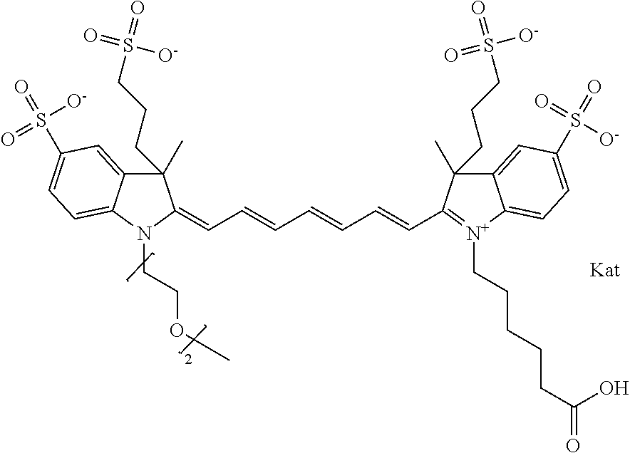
C1(CCCS(=O)([O-])=O)(C)C2=CC(S([O-])(=O)=O)=CC=C2N(CCOC)C1=CC=CC=CC=CC1=[N+](CCCCCC(=O)O)C2=CC=C(S(=O)([O-])=O)C=C2C1(CCCS([O-])(=O)=O)C
